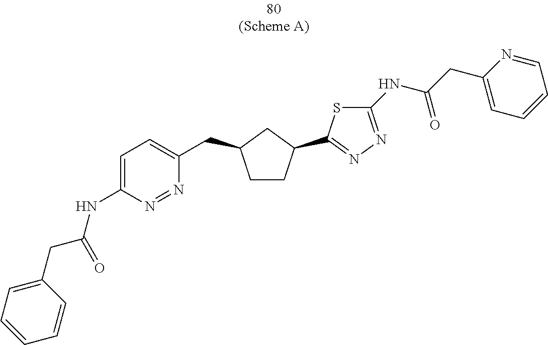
C1CC(C2=NN=C(NC(CC3=CC=CC=N3)=O)S2)CC1CC1=CC=C(NC(CC2=CC=CC=C2)=O)N=N1
